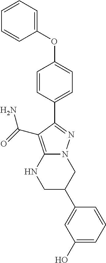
C1C(C2=CC(O)=CC=C2)CN2C(=C(C(=O)N)C(C3=CC=C(OC4=CC=CC=C4)C=C3)=N2)N1
